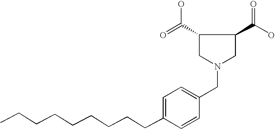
C1=C(CCCCCCCCC)C=CC(CN2CC(C(O)=O)C(C(=O)O)C2)=C1
